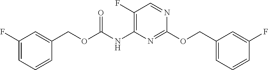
C1(OCC2=CC=CC(F)=C2)=NC(NC(OCC2=CC(F)=CC=C2)=O)=C(F)C=N1
